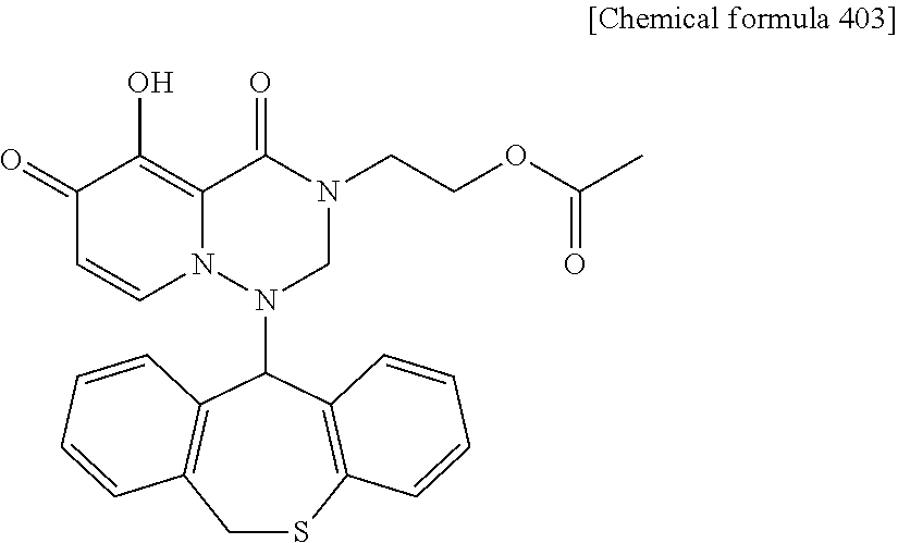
C1(=O)C=CN2C(=C1O)C(=O)N(CCOC(=O)C)CN2C1C2=C(CSC3=C1C=CC=C3)C=CC=C2
